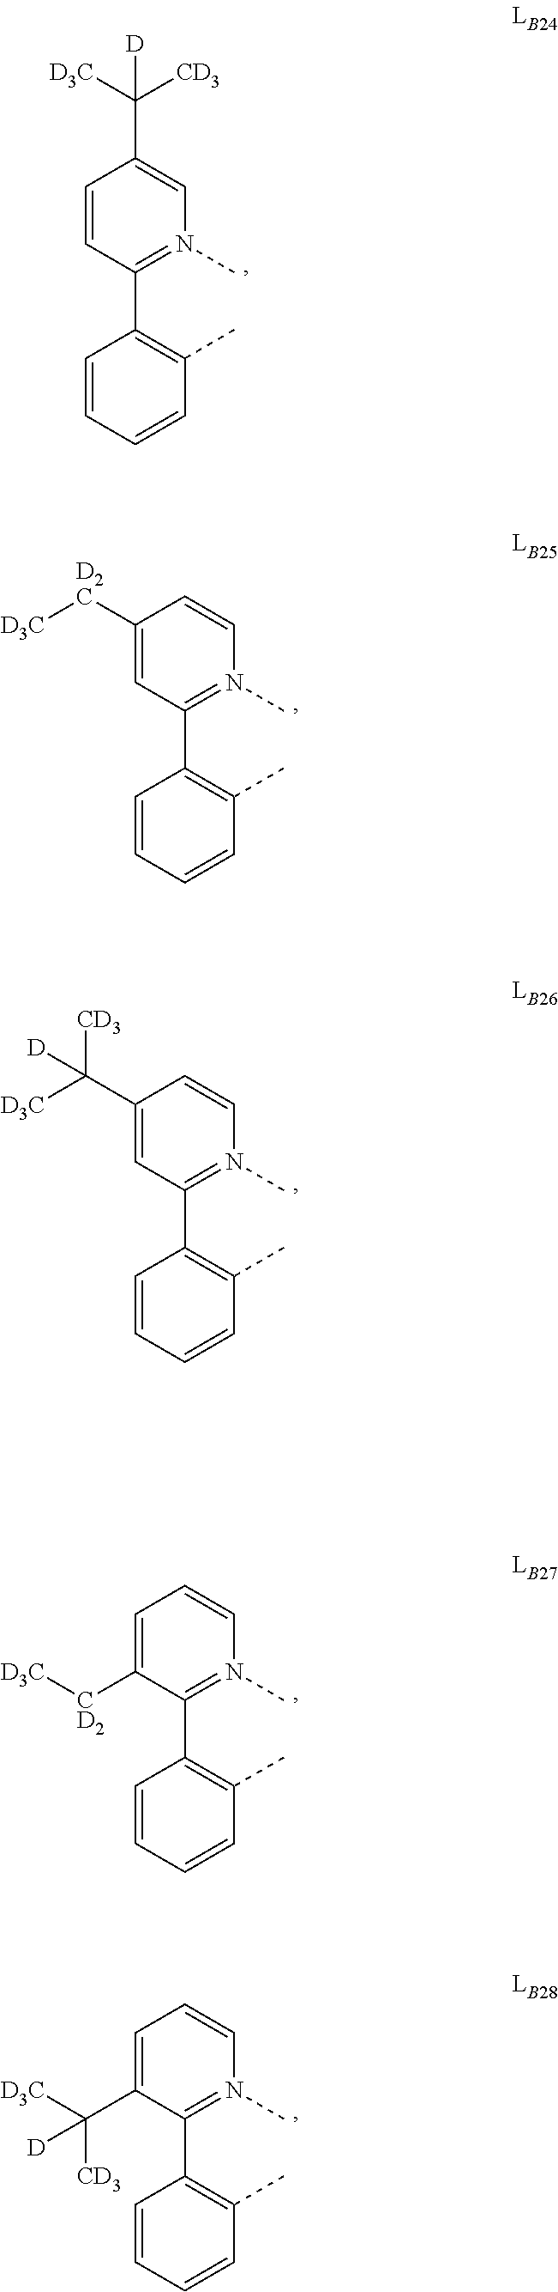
C1=CC(C2=C(C)C=CC=C2)=N(C)C=C1C([D3C])([CD3])[D].C1([D2C][D3C])=CC(C2=C(C)C=CC=C2)=N(C)C=C1.C1(C([D3C])([CD3])[D])=CC(C2=C(C)C=CC=C2)=N(C)C=C1.C1=C([CD2][D3C])C(C2=C(C)C=CC=C2)=N(C)C=C1.C1=C(C([D3C])([CD3])[D])C(C2=C(C)C=CC=C2)=N(C)C=C1
